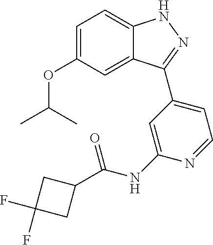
C1=C(OC(C)C)C=C2C(=C1)NN=C2C1=CC=NC(NC(=O)C2CC(F)(F)C2)=C1
